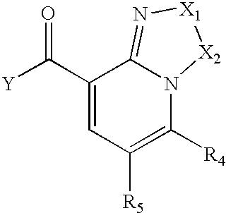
[Y]C(C1=CC([R5])=C([R4])N2C1=N[X1][X2]2)=O
